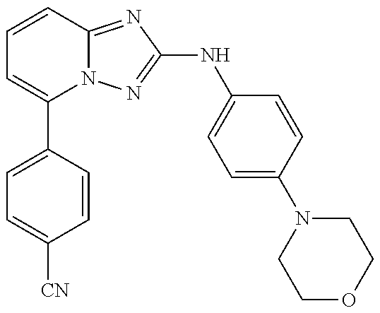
C1=C(C2=CC=CC3=NC(NC4=CC=C(N5CCOCC5)C=C4)=NN23)C=CC([CN])=C1
